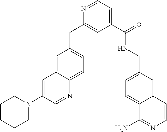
C1(C(=O)NCC2=CC=C3C(=C2)C=CN=C3N)=CC=NC(CC2=CC=C3C(=C2)C=C(N2CCCCC2)C=N3)=C1
